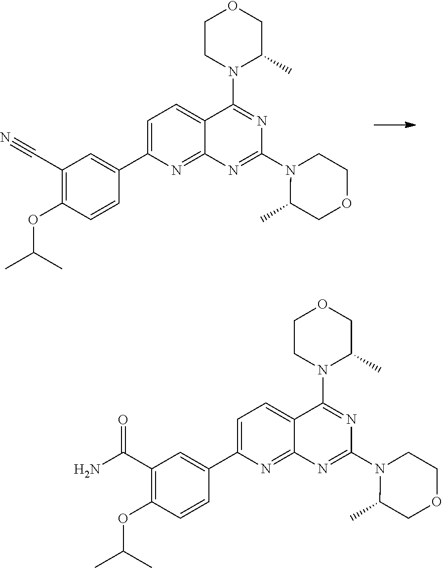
C1CN(C2=NC(N3C(C)COCC3)=NC3=NC(C4=CC(C#N)=C(OC(C)C)C=C4)=CC=C23)C(C)CO1.C1CN(C2=NC(N3C(C)COCC3)=NC3=NC(C4=CC(C(N)=O)=C(OC(C)C)C=C4)=CC=C23)C(C)CO1
